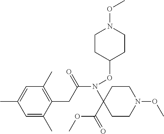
C1=C(C)C(CC(N(OC2CCN(OC)CC2)C2(C(OC)=O)CCN(OC)CC2)=O)=C(C)C=C1C
